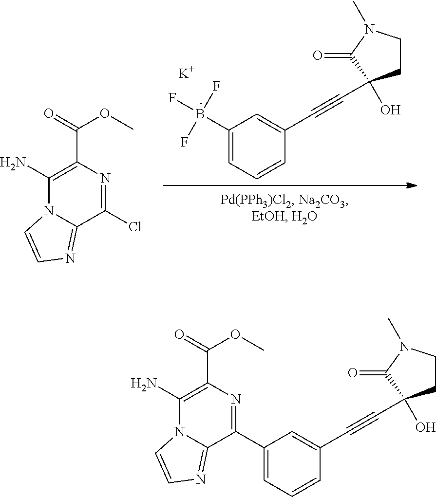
C1=C(B(F)(F)F)C=C(C#CC2(O)CCN(C)C2=O)C=C1.C1(N)=C(C(=O)OC)N=C(Cl)C2=NC=CN12.[K].C1=C(C2=NC(C(=O)OC)=C(N)N3C2=NC=C3)C=C(C#CC2(O)CCN(C)C2=O)C=C1
